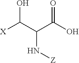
OC(C(C(O)=O)N[Z])[X]
